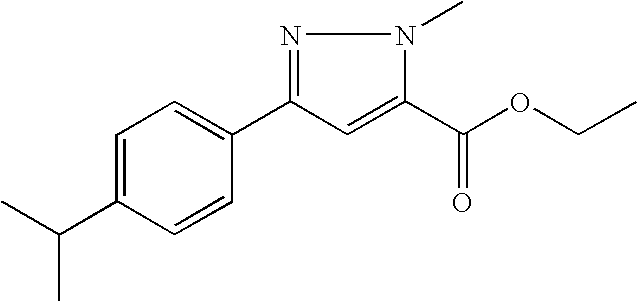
C1=C(C(C)C)C=CC(C2=NN(C)C(C(OCC)=O)=C2)=C1
